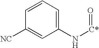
C1=CC=C(N[C*]=O)C=C1[NC]
